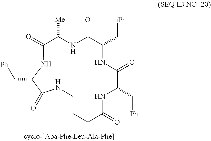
C1CCC(=O)NC(C[Ph])C(=O)NC(C[iPr])C(=O)NC([Me])C(=O)NC(C[Ph])C(=O)N1
